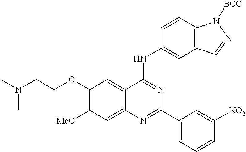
C1(OCCN(C)C)=C([MeO])C=C2C(=C1)C(NC1=CC3=C(C=C1)N([BOC])N=C3)=NC(C1=CC=CC([NO2])=C1)=N2
